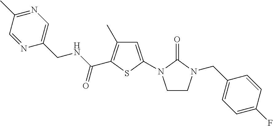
C1=C(N2CCN(CC3=CC=C(F)C=C3)C2=O)SC(C(NCC2=CN=C(C)C=N2)=O)=C1C
